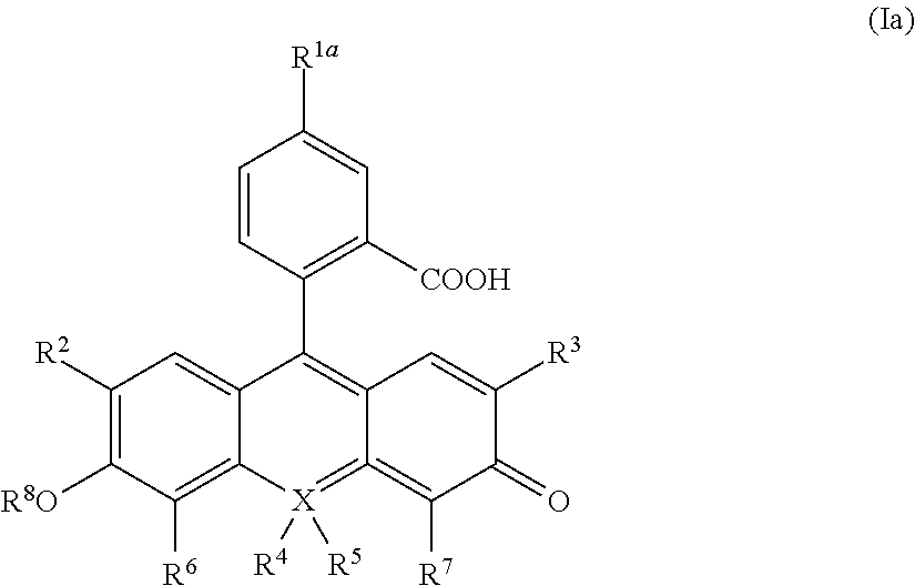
C1([R2])=C([R8O])C([R6])=C2C(=C1)C(C1=C([COOH])C=C([R1a])C=C1)=C1C(=[X]2([R4])[R5])=C([R7])C(=O)C([R3])=C1
